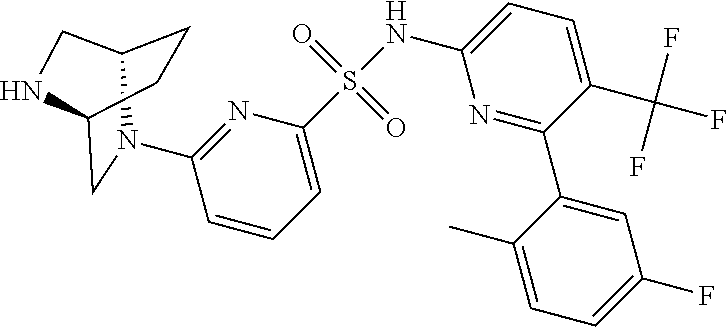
C12CCC(CN1C1=NC(S(NC3=CC=C(C(F)(F)F)C(C4=CC(F)=CC=C4C)=N3)(=O)=O)=CC=C1)NC2
